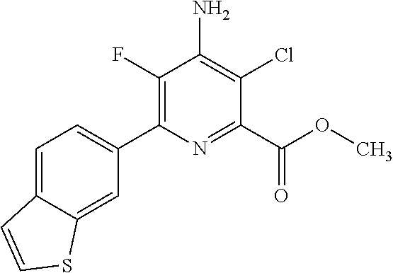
C1(C2=CC=C3C(=C2)SC=C3)=C(F)C(N)=C(Cl)C(C(=O)OC)=N1
